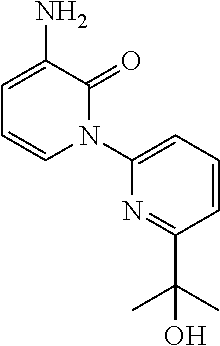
C1=CC=C(N2C(=O)C(N)=CC=C2)N=C1C(C)(C)O
